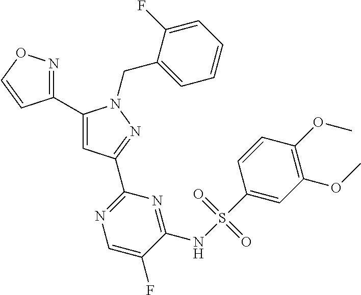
C1(C2=NOC=C2)=CC(C2=NC=C(F)C(NS(C3=CC(OC)=C(OC)C=C3)(=O)=O)=N2)=NN1CC1=CC=CC=C1F
